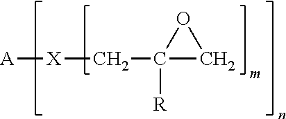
[A][X]CC1([R])CO1
